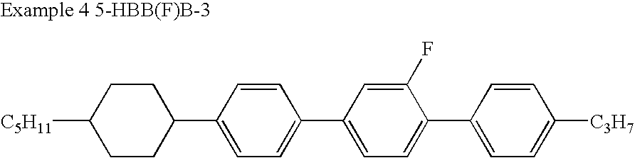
C1CC([C5H11])CCC1C1=CC=C(C2=CC=C(C3=CC=C([C3H7])C=C3)C(F)=C2)C=C1
